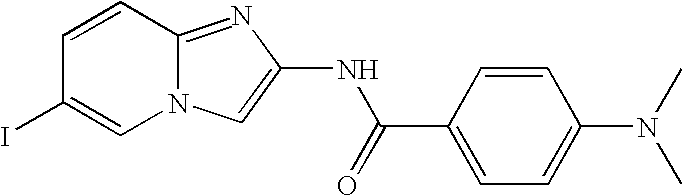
C1=CC2=NC(NC(C3=CC=C(N(C)C)C=C3)=O)=CN2C=C1I
